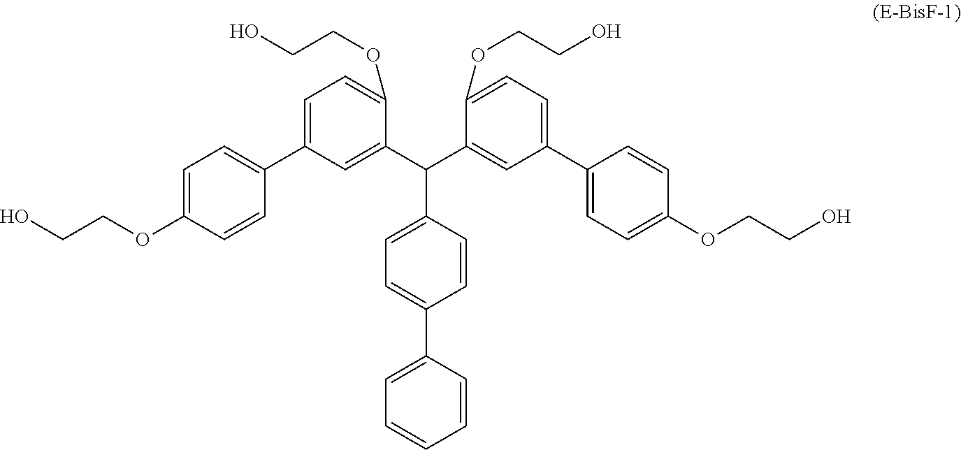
C1=C(C2=CC=C(OCCO)C=C2)C=C(C(C2=CC(C3=CC=C(OCCO)C=C3)=CC=C2OCCO)C2=CC=C(C3=CC=CC=C3)C=C2)C(OCCO)=C1
